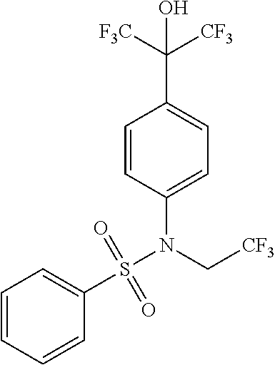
C1=CC(N(C[CF3])S(C2=CC=CC=C2)(=O)=O)=CC=C1C([F3C])([CF3])O
